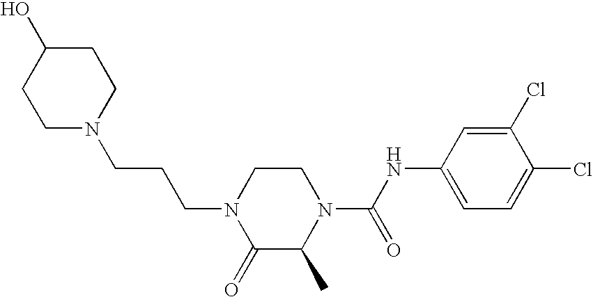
C1N(CCCN2C(=O)C(C)N(C(NC3=CC=C(Cl)C(Cl)=C3)=O)CC2)CCC(O)C1
